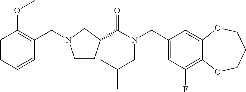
C1(CN(C(=O)C2CCN(CC3=C(OC)C=CC=C3)C2)CC(C)C)=CC(F)=C2C(=C1)OCCCO2
